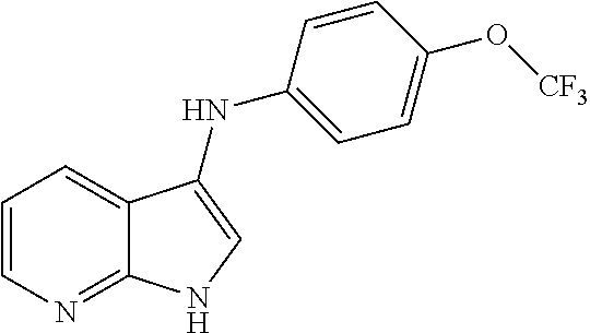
C1=CN=C2C(=C1)C(NC1=CC=C(O[CF3])C=C1)=CN2
